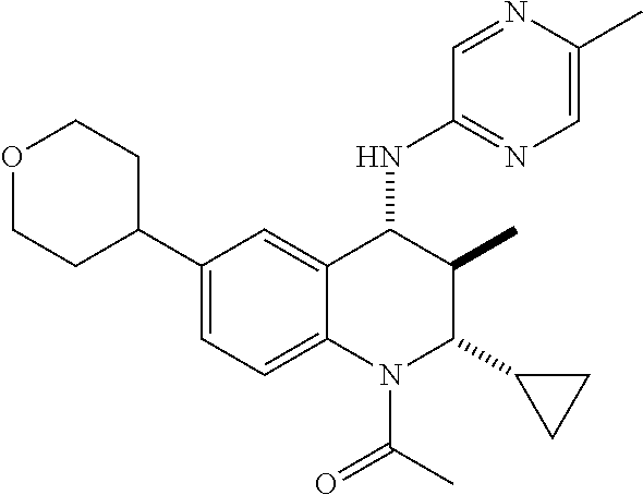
C1(C2CCOCC2)=CC=C2C(=C1)C(NC1=NC=C(C)N=C1)C(C)C(C1CC1)N2C(C)=O
